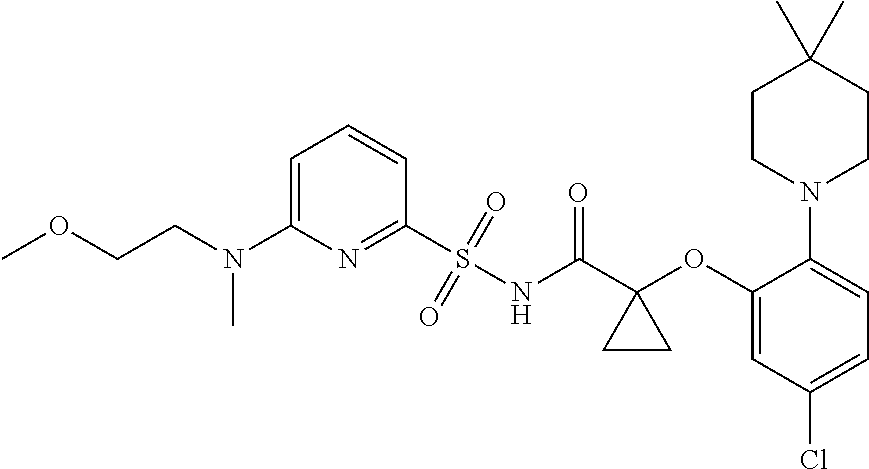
C1(S(NC(C2(OC3=CC(Cl)=CC=C3N3CCC(C)(C)CC3)CC2)=O)(=O)=O)=NC(N(CCOC)C)=CC=C1
